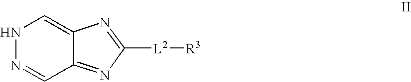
N1=CC2=NC([L2][R3])=NC2=CN1
